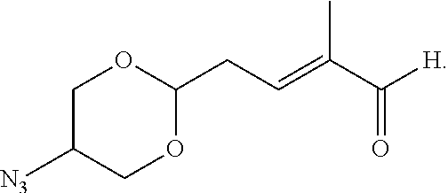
C1C([N3])COC(CC=C(C([H])=O)C)O1
